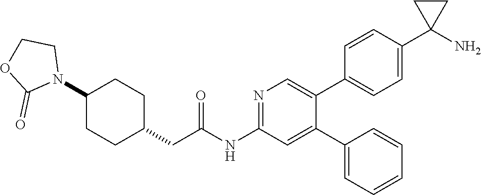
C1(N2CCOC2=O)CCC(CC(NC2=NC=C(C3=CC=C(C4(N)CC4)C=C3)C(C3=CC=CC=C3)=C2)=O)CC1
